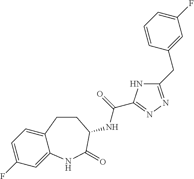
C1=C(F)C=C2C(=C1)CCC(NC(=O)C1=NN=C(CC3=CC(F)=CC=C3)N1)C(=O)N2
